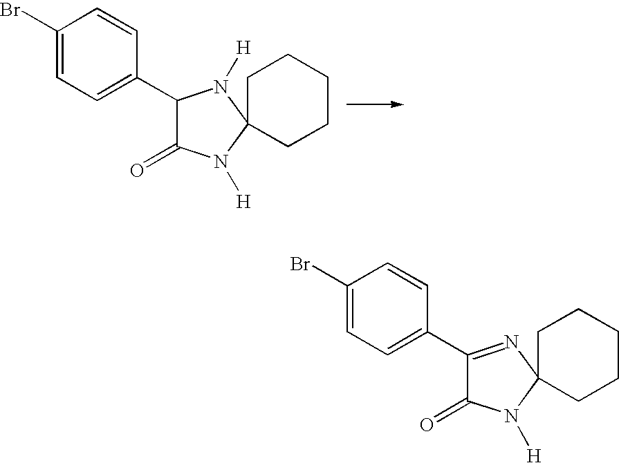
C1(Br)=CC=C(C2C(=O)N([H])C3(N2[H])CCCCC3)C=C1.C1(Br)=CC=C(C2=NC3(N([H])C2=O)CCCCC3)C=C1
